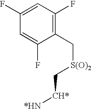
C1(F)=CC(F)=C(C[S(O)2]C[CH*][*HN])C(F)=C1
